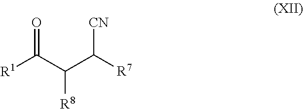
O=C(C(C([R7])[CN])[R8])[R1]
